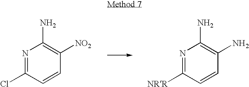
N1=C(Cl)C=CC([NO2])=C1N.N1=C([NRR])C=CC(N)=C1N
